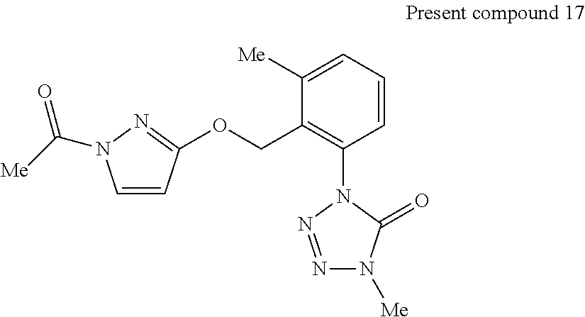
C1([Me])=CC=CC(N2N=NN([Me])C2=O)=C1COC1=NN(C([Me])=O)C=C1
